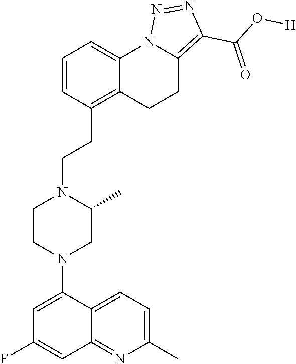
N1(C2=CC(F)=CC3=NC(C)=CC=C32)CC(C)N(CCC2=C3C(=CC=C2)N2C(=C(C(O[H])=O)N=N2)CC3)CC1
